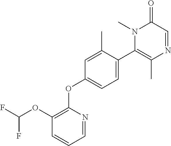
C1=C(C)C(C2=C(C)N=CC(=O)N2C)=CC=C1OC1=C(OC(F)F)C=CC=N1
